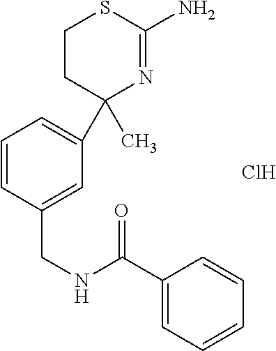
C1(C(NCC2=CC(C3(C)CCSC(N)=N3)=CC=C2)=O)=CC=CC=C1.Cl
